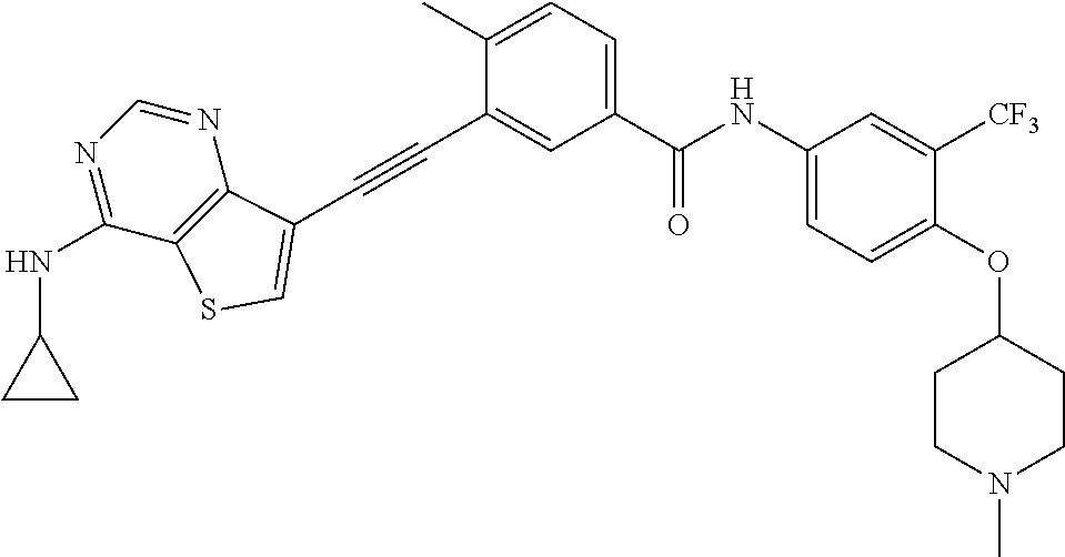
C1=C(C)C(C#CC2=CSC3=C2N=CN=C3NC2CC2)=CC(C(=O)NC2=CC=C(OC3CCN(C)CC3)C([CF3])=C2)=C1
